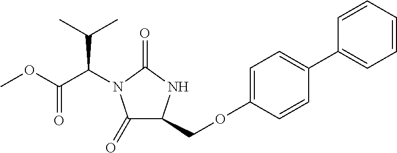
C1(=O)C(COC2=CC=C(C3=CC=CC=C3)C=C2)NC(=O)N1C(C(C)C)C(=O)OC
